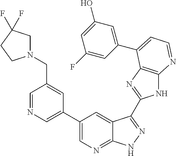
C1(C2=CN=CC(CN3CC(F)(F)CC3)=C2)=CN=C2C(=C1)C(C1=NC3=C(N1)N=CC=C3C1=CC(O)=CC(F)=C1)=NN2
